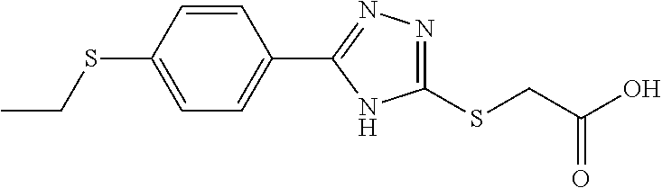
C1=C(SCC)C=CC(C2=NN=C(SCC(O)=O)N2)=C1
